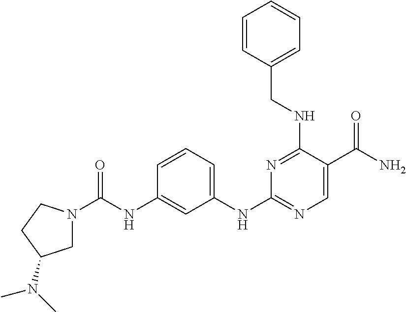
C1=CC=C(NC2=NC=C(C(N)=O)C(NCC3=CC=CC=C3)=N2)C=C1NC(N1CC(N(C)C)CC1)=O
